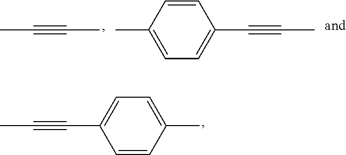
CC1=CC=C(C#CC)C=C1.CC#CC.CC#CC1=CC=C(C)C=C1
